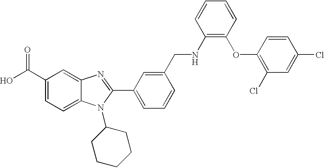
OC(C1=CC=C2C(=C1)N=C(C1=CC=CC(CNC3=C(OC4=C(Cl)C=C(Cl)C=C4)C=CC=C3)=C1)N2C1CCCCC1)=O
